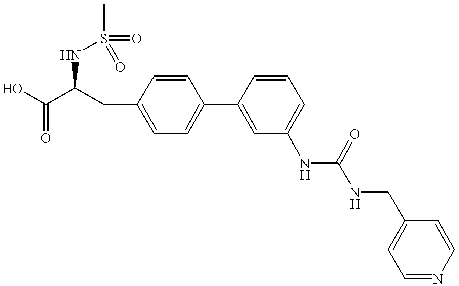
C(C(CC1=CC=C(C2=CC(NC(NCC3=CC=NC=C3)=O)=CC=C2)C=C1)NS(C)(=O)=O)(=O)O
